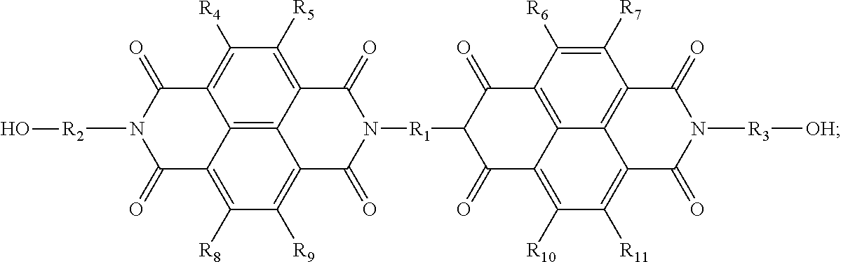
C12=C([R5])C([R4])=C3C4=C1C(=C([R9])C([R8])=C4C(=O)N([R2]O)C3=O)C(=O)N([R1]C1C(=O)C3=C([R10])C([R11])=C4C5=C(C([R7])=C([R6])C(=C35)C1=O)C(=O)N([R3][OH])C4=O)C2=O
